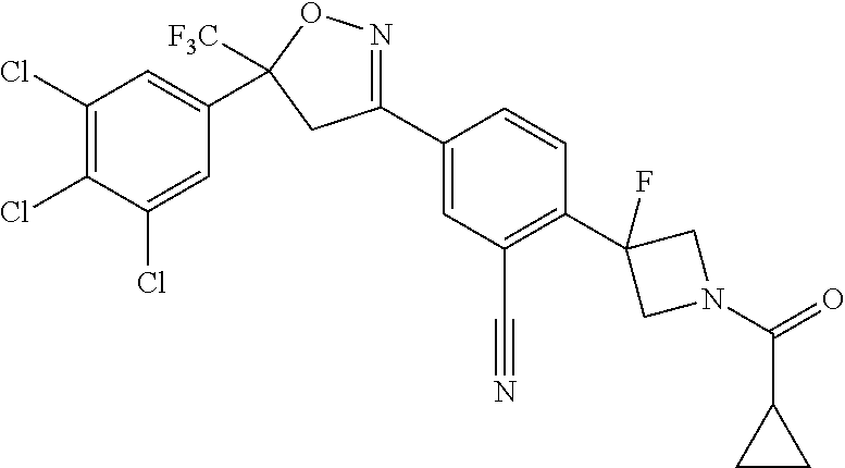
C1(Cl)=C(Cl)C(Cl)=CC(C2([F3C])ON=C(C3=CC(C#N)=C(C4(F)CN(C(=O)C5CC5)C4)C=C3)C2)=C1
